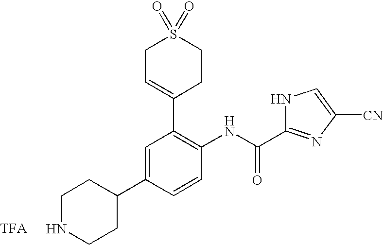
C1=C(C2CCNCC2)C=CC(NC(C2=NC([CN])=CN2)=O)=C1C1=CCS(=O)(=O)CC1
